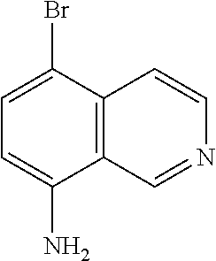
C1=C(Br)C2=C(C(N)=C1)C=NC=C2
